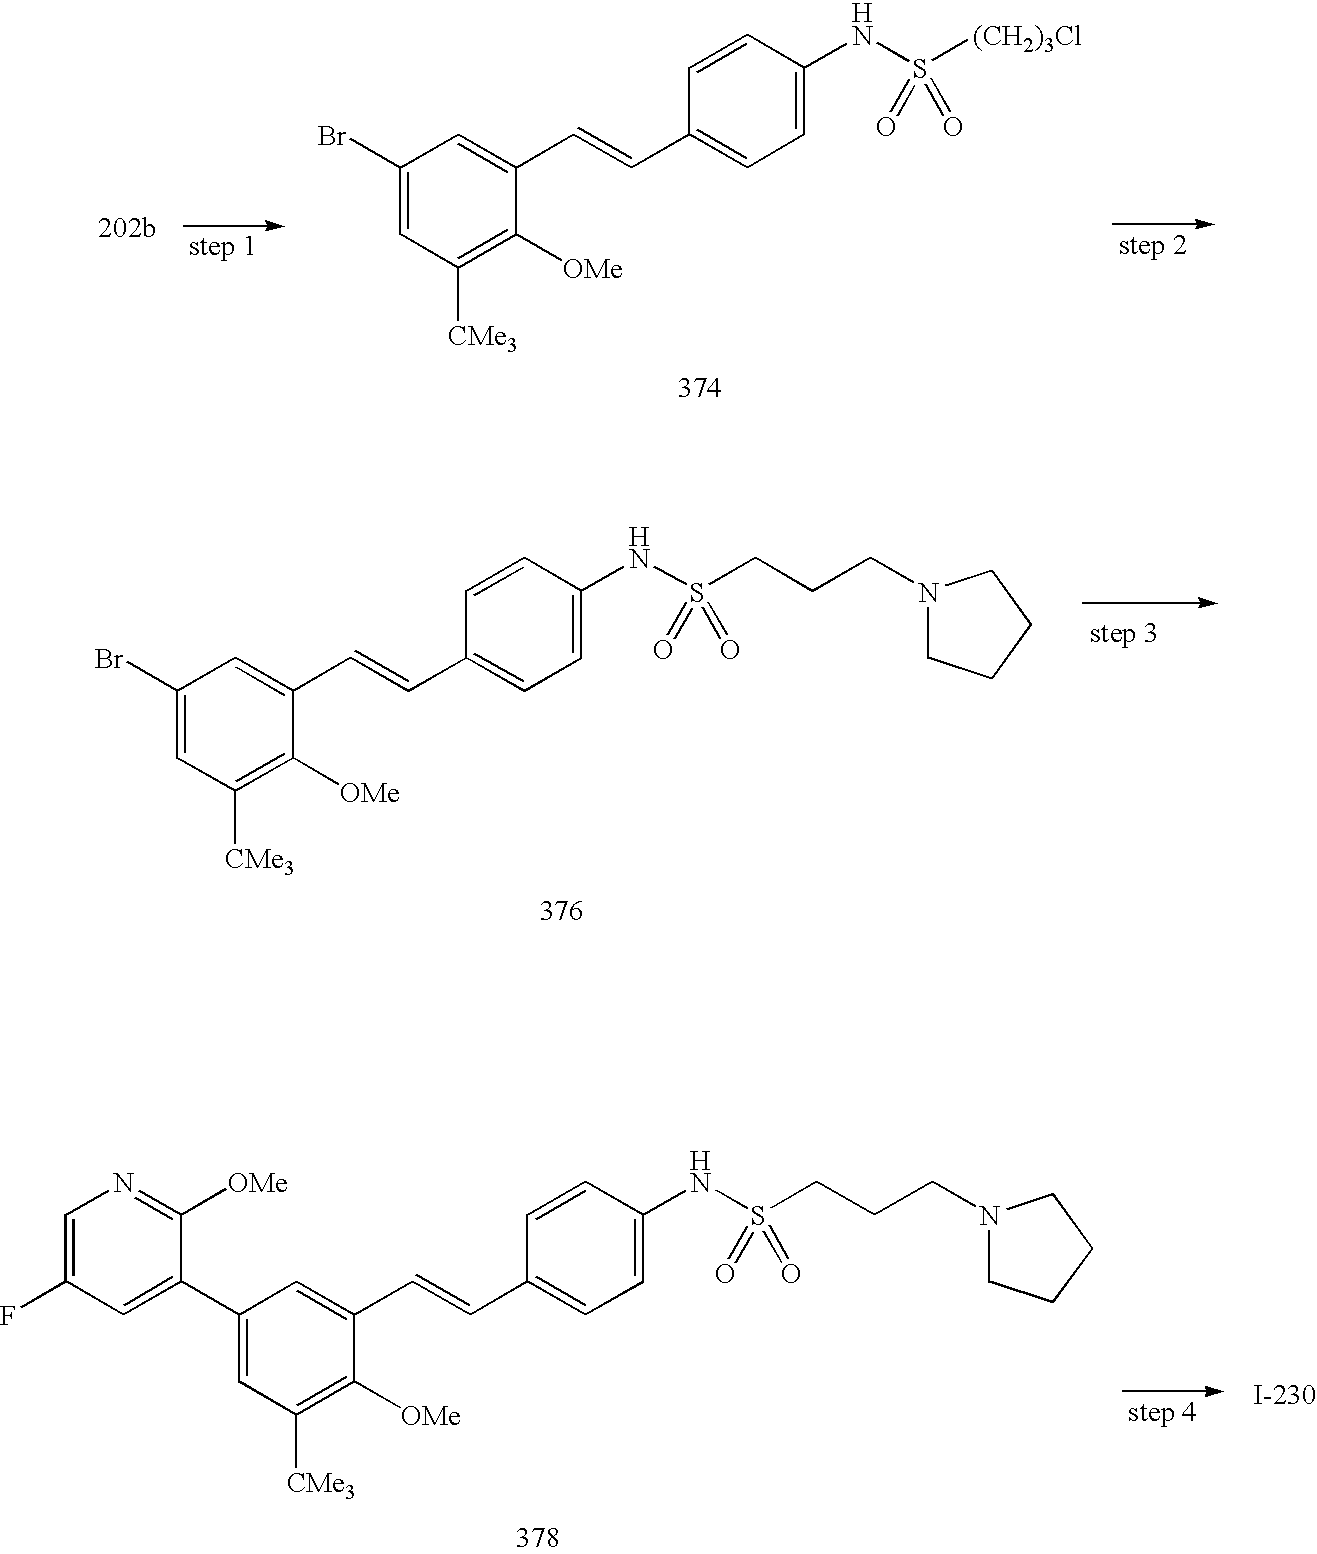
C1(Br)=CC([CMe3])=C([OMe])C(C=CC2=CC=C(NS([(CH2)3Cl])(=O)=O)C=C2)=C1.C1(Br)=CC([CMe3])=C([OMe])C(C=CC2=CC=C(NS(CCCN3CCCC3)(=O)=O)C=C2)=C1.C1=C(C2=CC(F)=CN=C2[OMe])C=C(C=CC2=CC=C(NS(CCCN3CCCC3)(=O)=O)C=C2)C([OMe])=C1[CMe3]
